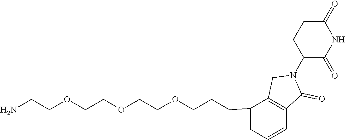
C1=C(CCCOCCOCCOCCN)C2=C(C=C1)C(=O)N(C1C(=O)NC(=O)CC1)C2
